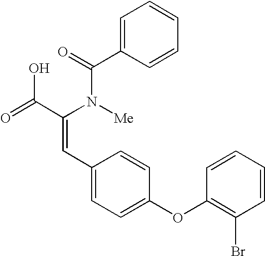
C1=C(C(=O)N(C(C(=O)O)=CC2=CC=C(OC3=C(Br)C=CC=C3)C=C2)[Me])C=CC=C1
